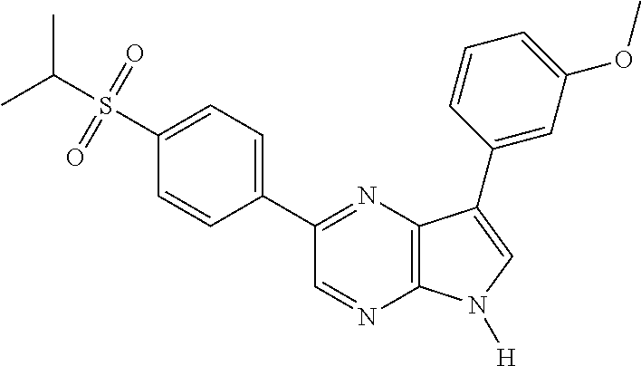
CC(S(=O)(=O)C1=CC=C(C2=NC3=C(N=C2)N([H])C=C3C2=CC(OC)=CC=C2)C=C1)C
